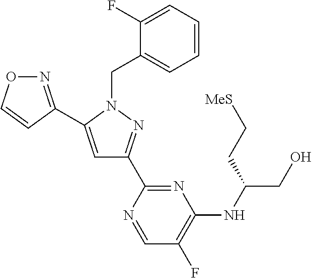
N1=C(C2=CC(C3=NC(NC(CO)CC[MeS])=C(F)C=N3)=NN2CC2=CC=CC=C2F)C=CO1
